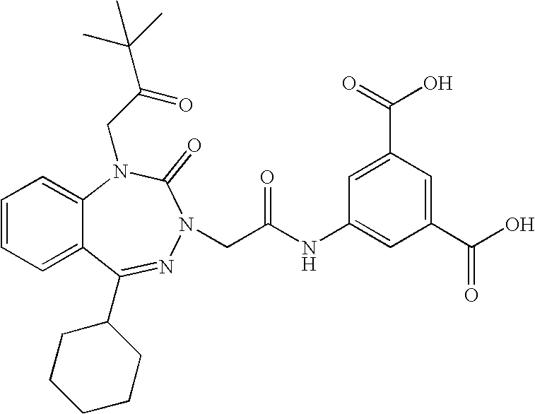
C1=CC=C2C(=C1)N(CC(C(C)(C)C)=O)C(=O)N(CC(NC1=CC(C(O)=O)=CC(C(O)=O)=C1)=O)N=C2C1CCCCC1
